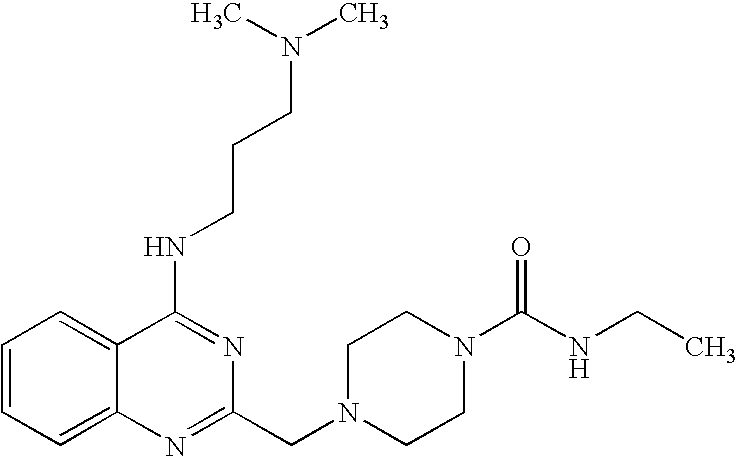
C1=CC=C2C(=C1)C(NCCCN(C)C)=NC(CN1CCN(C(NCC)=O)CC1)=N2
